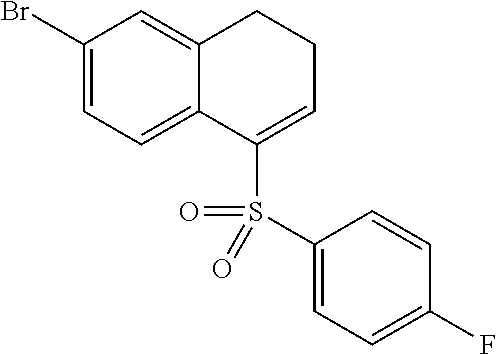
C1(Br)=CC=C2C(=C1)CCC=C2S(=O)(C1=CC=C(F)C=C1)=O
